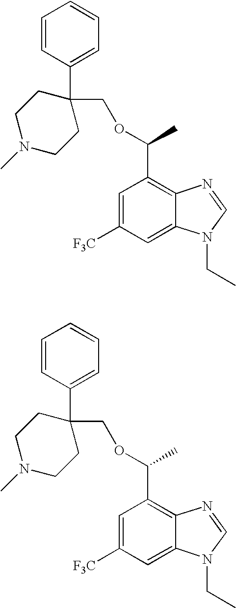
C1=CC(C2(COC(C)C3=C4C(=CC([F3C])=C3)N(CC)C=N4)CCN(C)CC2)=CC=C1.C1=CC(C2(COC(C)C3=C4C(=CC([F3C])=C3)N(CC)C=N4)CCN(C)CC2)=CC=C1
